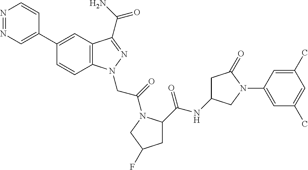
N1=NC=C(C2=CC3=C(C=C2)N(CC(=O)N2C(C(NC4CC(=O)N(C5=CC(C)=CC(C)=C5)C4)=O)CC(F)C2)N=C3C(=O)N)C=C1
